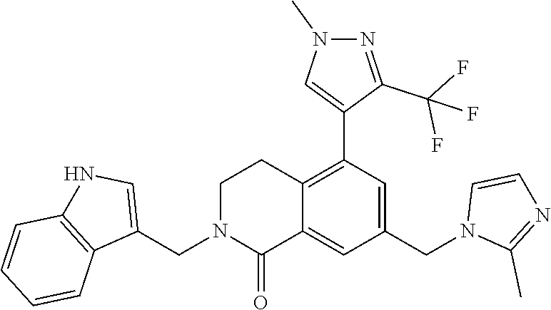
C1(CN2C(=O)C3=CC(CN4C(C)=NC=C4)=CC(C4=CN(C)N=C4C(F)(F)F)=C3CC2)=CNC2=C1C=CC=C2
